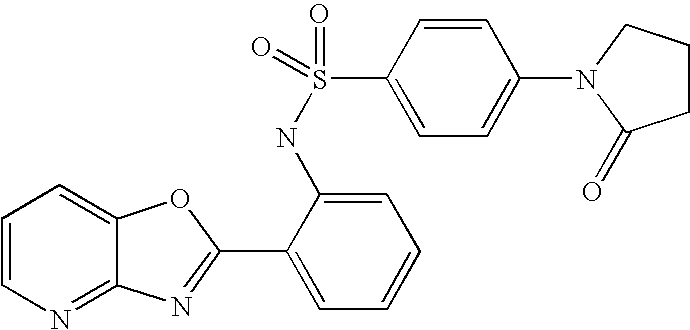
C1=CN=C2C(=C1)OC(C1=CC=CC=C1NS(=O)(C1=CC=C(N3CCCC3=O)C=C1)=O)=N2
